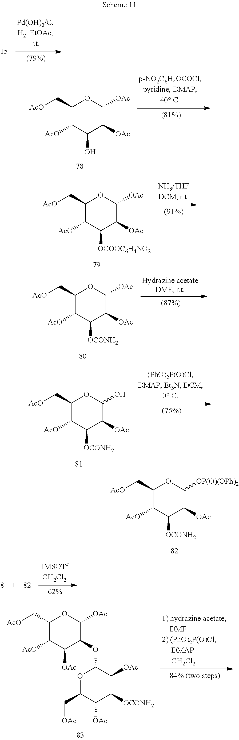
C1(C[AcO])C([AcO])C([OCOOC6H4NO2])C([OAc])C([OAc])O1.C1(C[AcO])C([AcO])C([OCONH2])C([OAc])C([OP(O)(OPh)2])O1.C1(C[AcO])C([AcO])C([OAc])C(OC2OC(C[OAc])C([OAc])C([OCONH2])C2[OAc])C([OAc])O1.C1(C[AcO])C([AcO])C([OCONH2])C([OAc])C([OAc])O1.C1(C[AcO])C([AcO])C([OCONH2])C([OAc])C(O)O1.C1(C[AcO])C([AcO])C(O)C([OAc])C([OAc])O1
